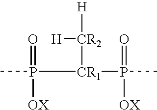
P([CR1](P([OX])(=O)C)[CR2]([H])[H])(=O)([OX])C
